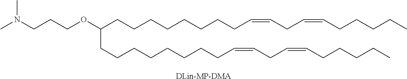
C(OCCCN(C)C)(CCCCCCCCC=CCC=CCCCCC)CCCCCCCCC=CCC=CCCCCC.[DLin-MP-DMA]
